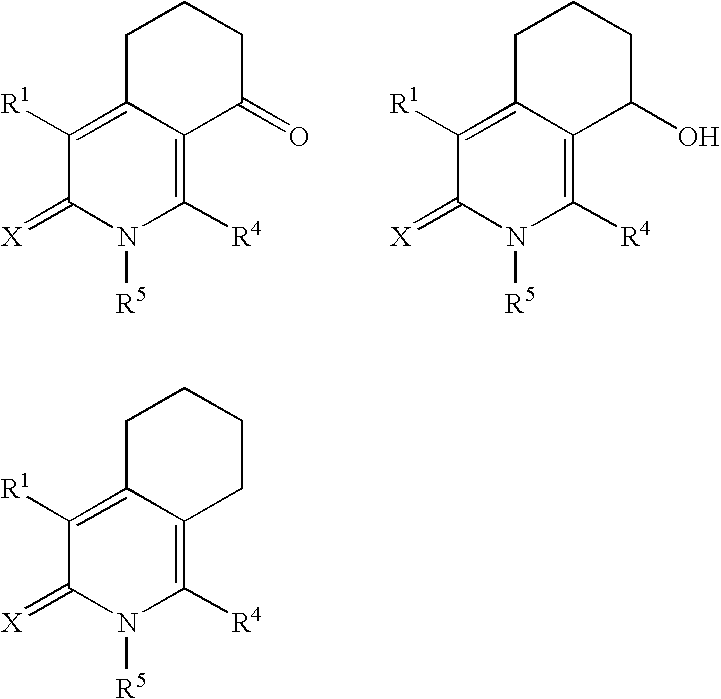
C1([R1])=C2C(=C([R4])N([R5])C1=[X])C(=O)CCC2.C1([R1])=C2C(=C([R4])N([R5])C1=[X])C(O)CCC2.C1([R1])=C2C(=C([R4])N([R5])C1=[X])CCCC2
